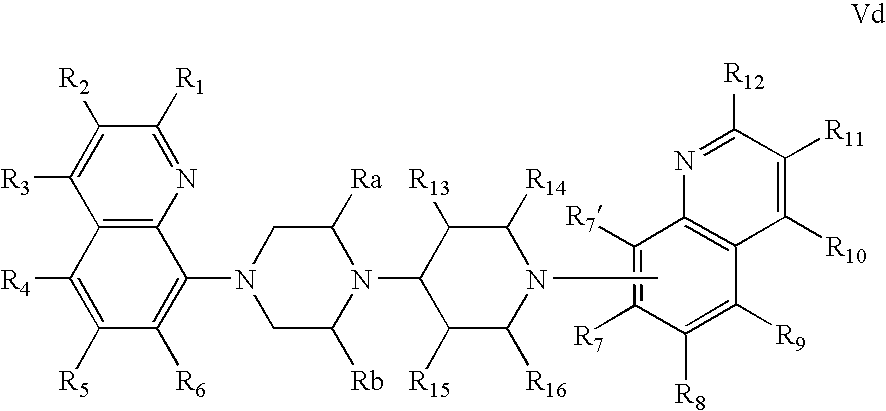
C1([R7])=C([R7])C([R8])=C([R9])C2=C1N=C([R12])C([R11])=C2[R10].C1([R4])=C([R5])C([R6])=C(N2CC([Rb])N(C3C([R15])C([R16])N(C)C([R14])C3[R13])C([Ra])C2)C2=C1C([R3])=C([R2])C([R1])=N2
